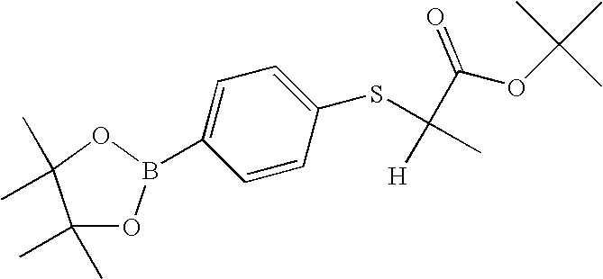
C1(C)(C)OB(C2=CC=C(SC(C)(C(OC(C)(C)C)=O)[H])C=C2)OC1(C)C
